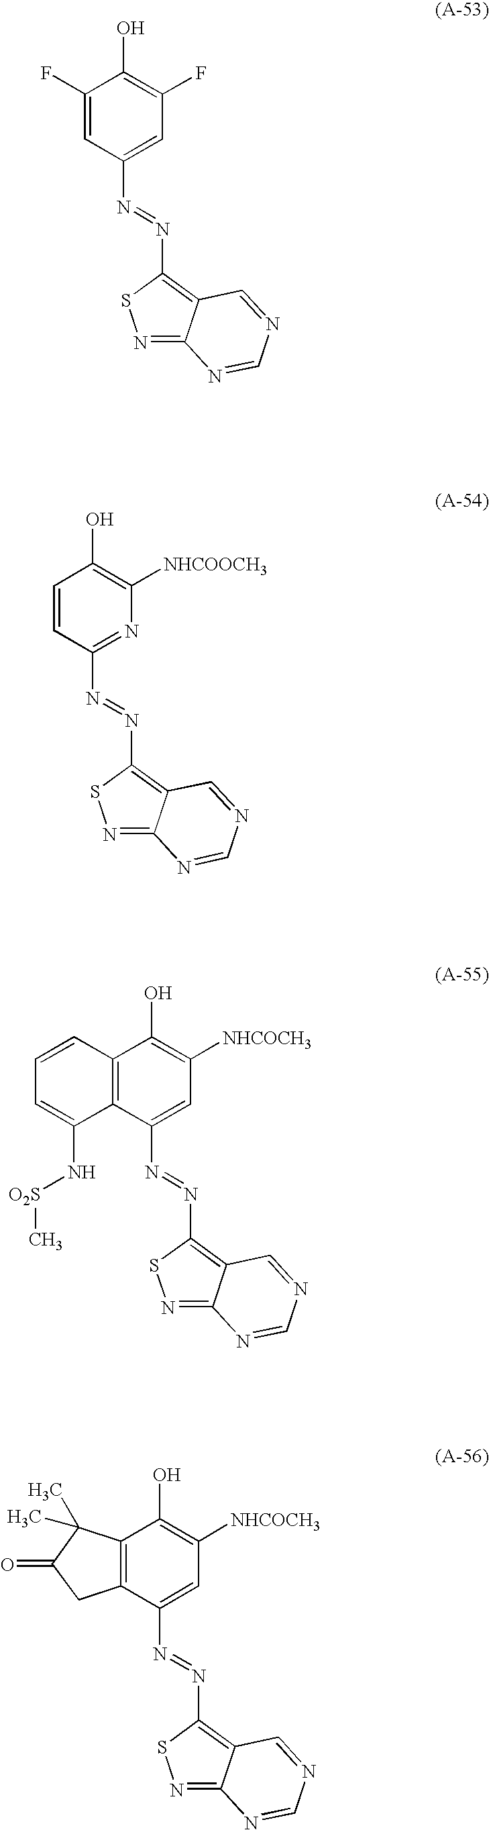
C1=C(F)C(O)=C(F)C=C1N=NC1=C2C(=NS1)N=CN=C2.C1=CC(O)=C([NHCOOCH3])N=C1N=NC1=C2C(=NS1)N=CN=C2.C12=C(C(O)=C([NHCOCH3])C=C1N=NC1=C3C(=NS1)N=CN=C3)C(C)(C)C(=O)C2.C12=C(C(O)=C([NHCOCH3])C=C1N=NC1=C3C(=NS1)N=CN=C3)C=CC=C2N[O2S]C
